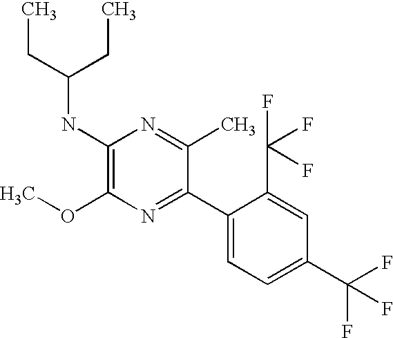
C1(NC(CC)CC)=C(OC)N=C(C2=CC=C(C(F)(F)F)C=C2C(F)(F)F)C(C)=N1
